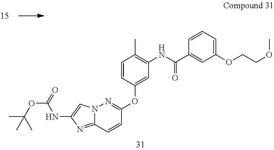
N12C(=NC(NC(OC(C)(C)C)=O)=C1)C=CC(OC1=CC(NC(C3=CC(OCCOC)=CC=C3)=O)=C(C)C=C1)=N2
